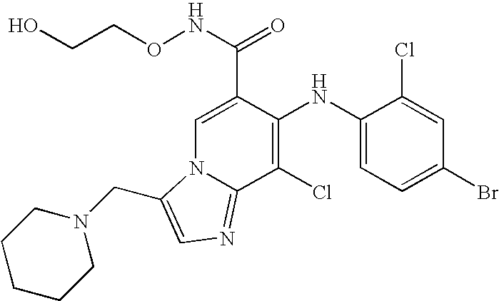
C1(NC2=C(Cl)C3=NC=C(CN4CCCCC4)N3C=C2C(NOCCO)=O)=CC=C(Br)C=C1Cl
